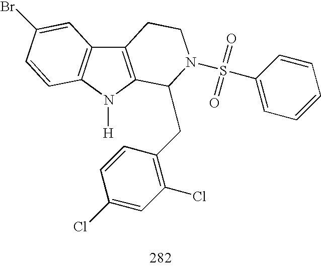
C12=C(N([H])C3=C1C=C(Br)C=C3)C(CC1=C(Cl)C=C(Cl)C=C1)N(S(C1=CC=CC=C1)(=O)=O)CC2
